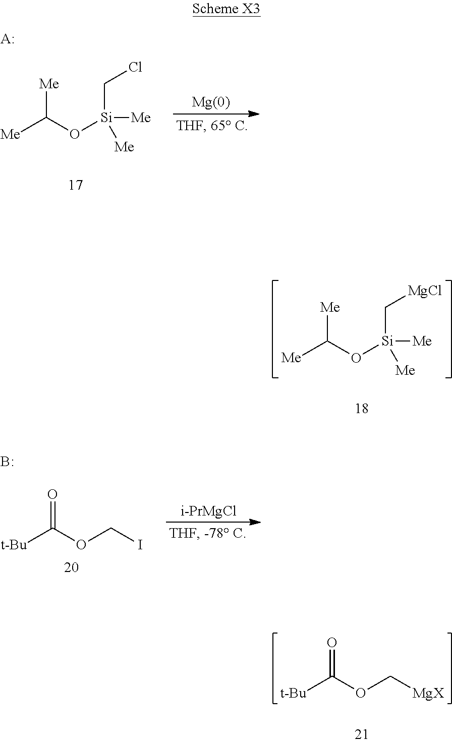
[A:].[Me]C(O[Si](CCl)([Me])[Me])[Me].[Me]C(O[Si](C[MgCl])([Me])[Me])[Me].[i-PrMgCl].[t-Bu]C(OCI)=O.B.[t-Bu]C(OC[MgX])=O
